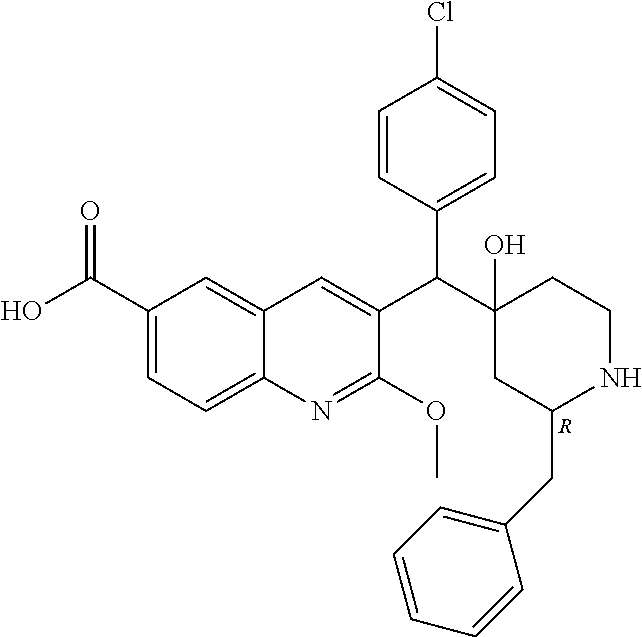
C1(C(O)=O)=CC=C2C(=C1)C=C(C(C1(O)CC(CC3=CC=CC=C3)NCC1)C1=CC=C(Cl)C=C1)C(OC)=N2.[R]
